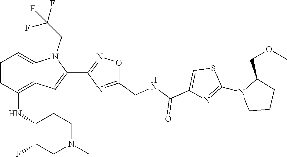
S1C(N2CCCC2COC)=NC(C(=O)NCC2=NC(C3=CC4=C(NC5C(F)CN(C)CC5)C=CC=C4N3CC(F)(F)F)=NO2)=C1
